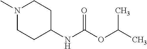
N1(C)CCC(NC(OC(C)C)=O)CC1
